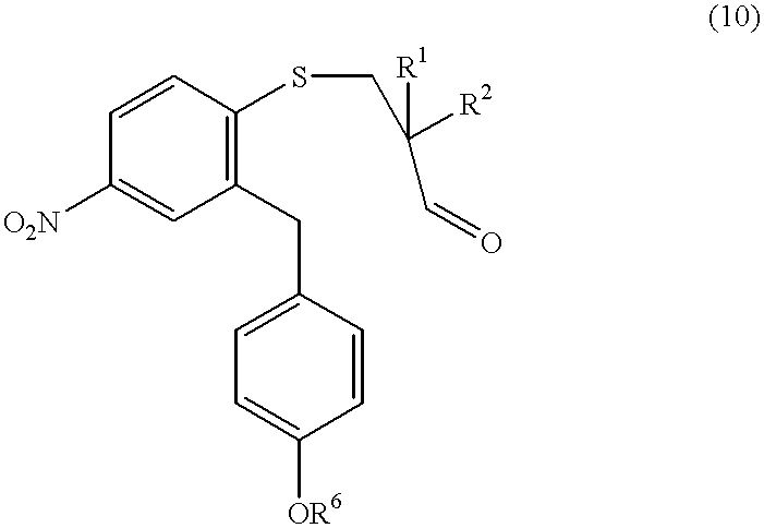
C1([O2N])=CC(CC2=CC=C([OR6])C=C2)=C(SCC(C=O)([R2])[R1])C=C1
